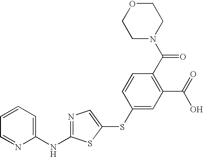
C1(NC2=NC=C(SC3=CC(C(=O)O)=C(C(N4CCOCC4)=O)C=C3)S2)=CC=CC=N1
